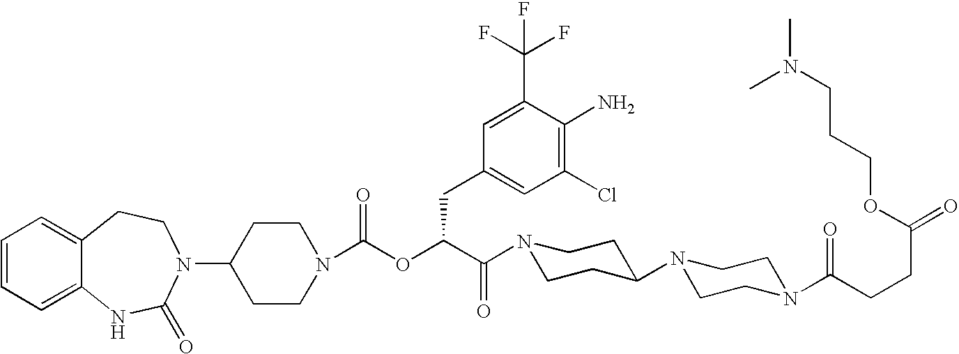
C1(N2C(=O)NC3=CC=CC=C3CC2)CCN(C(OC(C(=O)N2CCC(N3CCN(C(CCC(=O)OCCCN(C)C)=O)CC3)CC2)CC2=CC(Cl)=C(N)C(C(F)(F)F)=C2)=O)CC1
